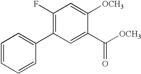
C1(F)=C(C2=CC=CC=C2)C=C(C([OCH3])=O)C([OCH3])=C1
